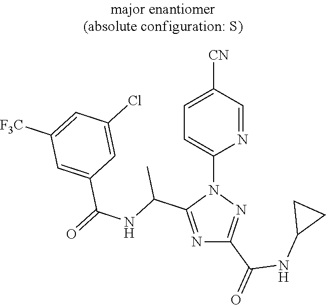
N1=C(C(NC(=O)C2=CC([F3C])=CC(Cl)=C2)C)N(C2=CC=C([CN])C=N2)N=C1C(=O)NC1CC1
